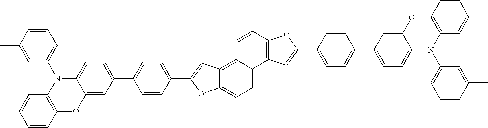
C1=CC2=C(C=C1)N(C1=CC=CC(C)=C1)C1=CC=C(C3=CC=C(C4=CC5=C6C(=CC=C5O4)C4=C(C=C6)OC(C5=CC=C(C6=CC=C7C(=C6)OC6=C(N7C7=CC=CC(C)=C7)C=CC=C6)C=C5)=C4)C=C3)C=C1O2
